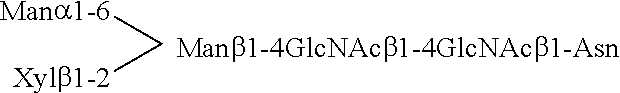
[Mana1-6]C[Xylb1-2]
